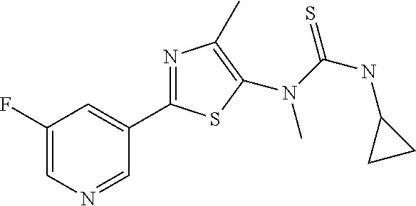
C1(F)=CN=CC(C2=NC(C)=C(N(C)C(=S)NC3CC3)S2)=C1
